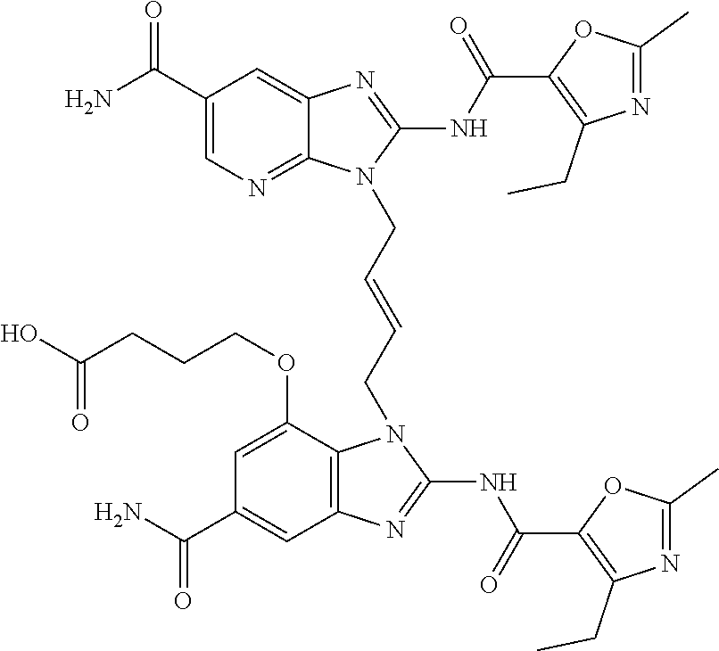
NC(C1=CN=C2C(=C1)N=C(NC(=O)C1=C(CC)N=C(C)O1)N2CC=CCN1C2=C(C=C(C(N)=O)C=C2OCCCC(O)=O)N=C1NC(=O)C1=C(CC)N=C(C)O1)=O
